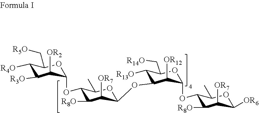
C1([R4O])C([R3O])C([OR2])C(OC2C([R8O])C([OR7])C(OC3C([R13O])C(C[R14O])OC(OC4C([R8O])C([OR7])C([OR6])OC4C)C3[OR12])OC2C)OC1C[R5O]
